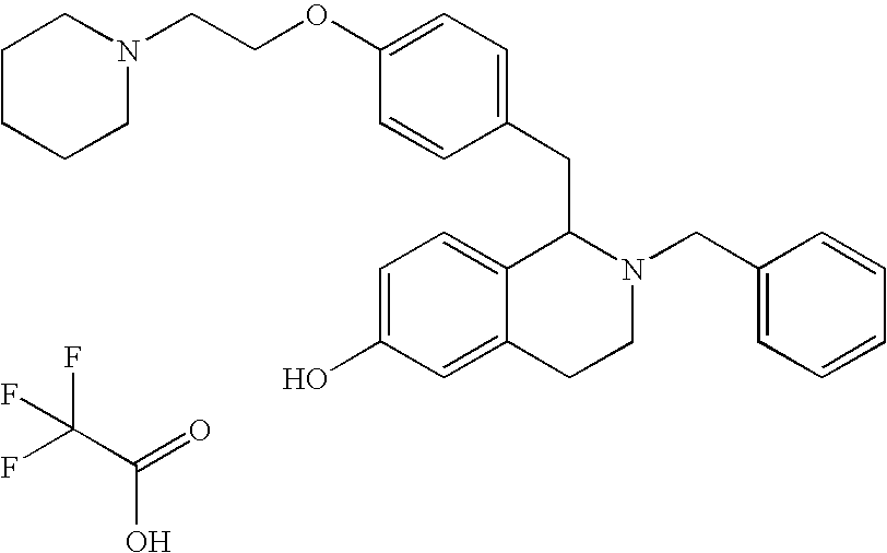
C1=C(OCCN2CCCCC2)C=CC(CC2C3=CC=C(O)C=C3CCN2CC2=CC=CC=C2)=C1.FC(C(=O)O)(F)F
